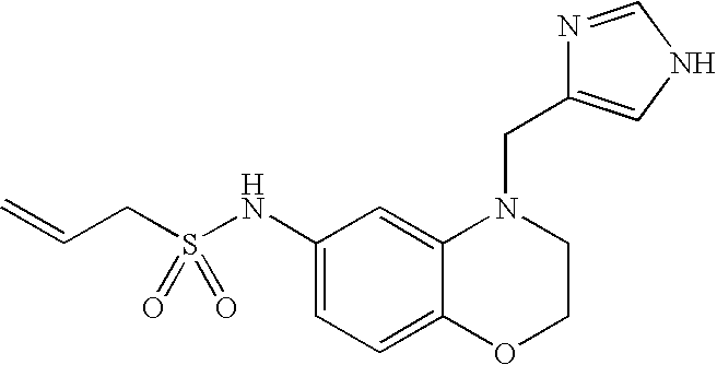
C1(NS(CC=C)(=O)=O)=CC=C2C(=C1)N(CC1=CNC=N1)CCO2
